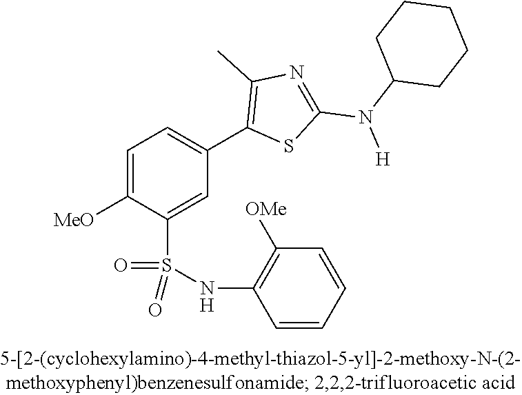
C1=C([OMe])C(S(NC2=C([OMe])C=CC=C2)(=O)=O)=CC(C2=C(C)N=C(N(C3CCCCC3)[H])S2)=C1
